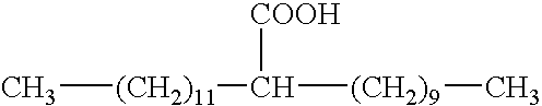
C[(CH2)11]C([COOH])[(CH2)9]C
